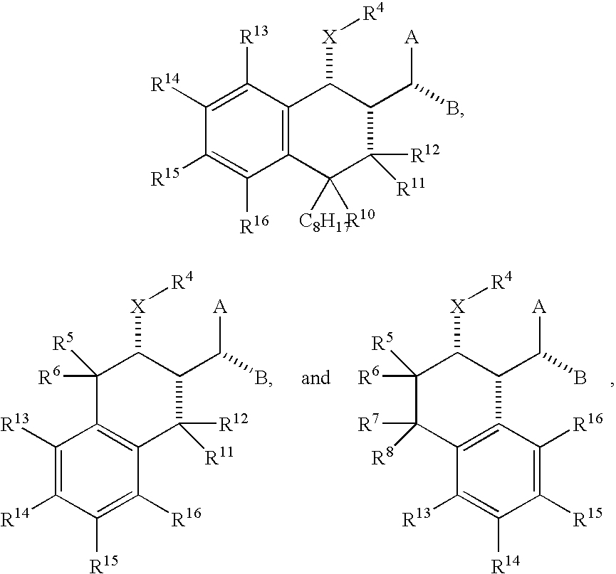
C12=C(C([R12])([R11])C(C([A])B)C([X][R4])C1([R6])[R5])C([R16])=C([R15])C([R14])=C2[R13].C1([R7])([R8])C([R6])([R5])C([X][R4])C(C([A])B)C2=C1C([R13])=C([R14])C([R15])=C2[R16].C1([R13])=C([R14])C([R15])=C([R16])C2=C1C([X][R4])C(C([A])B)C([R12])([R11])C2([C8H17])[R10]
